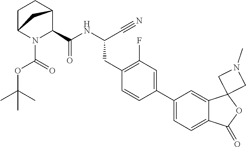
N(C(CC1=C(F)C=C(C2=CC=C3C(=C2)C2(OC3=O)CN(C)C2)C=C1)C#N)C(=O)C1N(C(=O)OC(C)(C)C)C2CCC1C2
